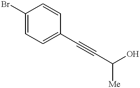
C1(Br)=CC=C(C#CC([Me])O)C=C1
